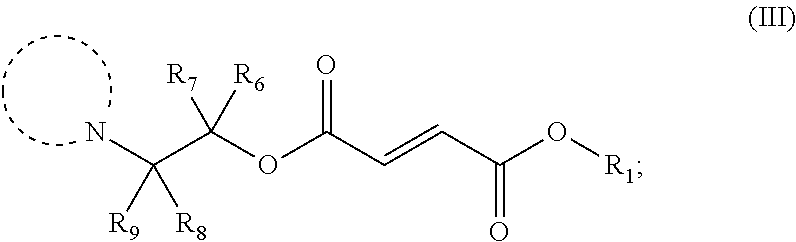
C(C(OC(C=CC(O[R1])=O)=O)([R6])[R7])(N)([R8])[R9]
